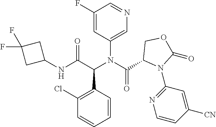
C1(F)=CC(N(C(C2N(C3=NC=CC([CN])=C3)C(=O)OC2)=O)C(C(NC2CC(F)(F)C2)=O)C2=C(Cl)C=CC=C2)=CN=C1
